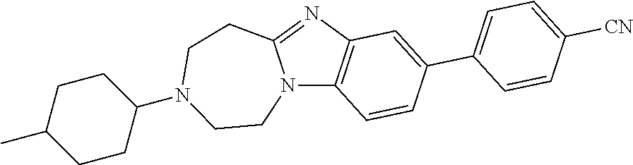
N12C3=C(N=C1CCN(C1CCC(C)CC1)CC2)C=C(C1=CC=C([CN])C=C1)C=C3
